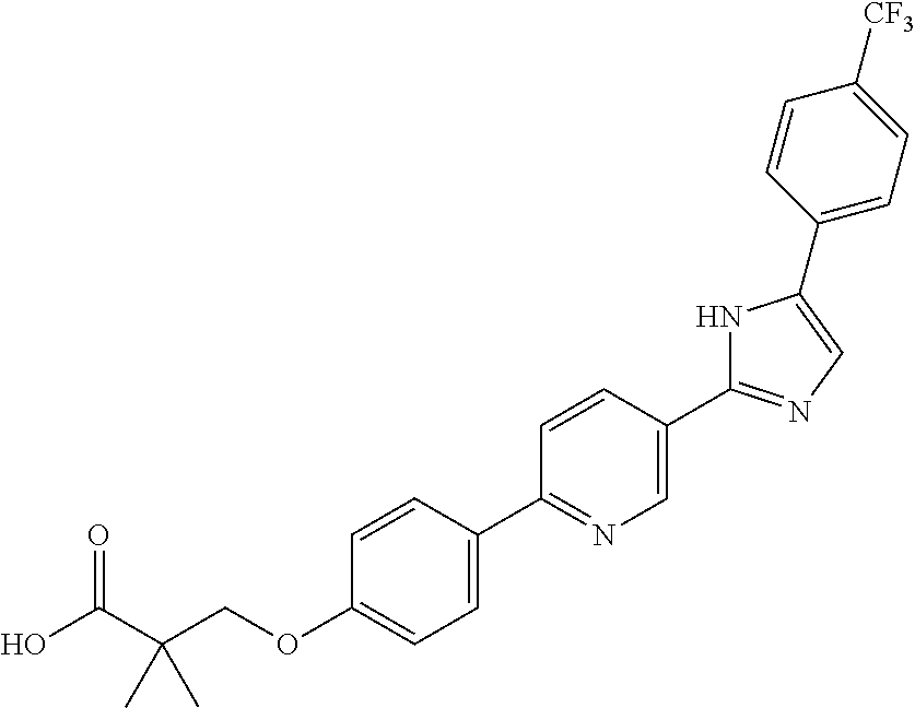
OC(C(COC1=CC=C(C2=NC=C(C3=NC=C(C4=CC=C([CF3])C=C4)N3)C=C2)C=C1)(C)C)=O
